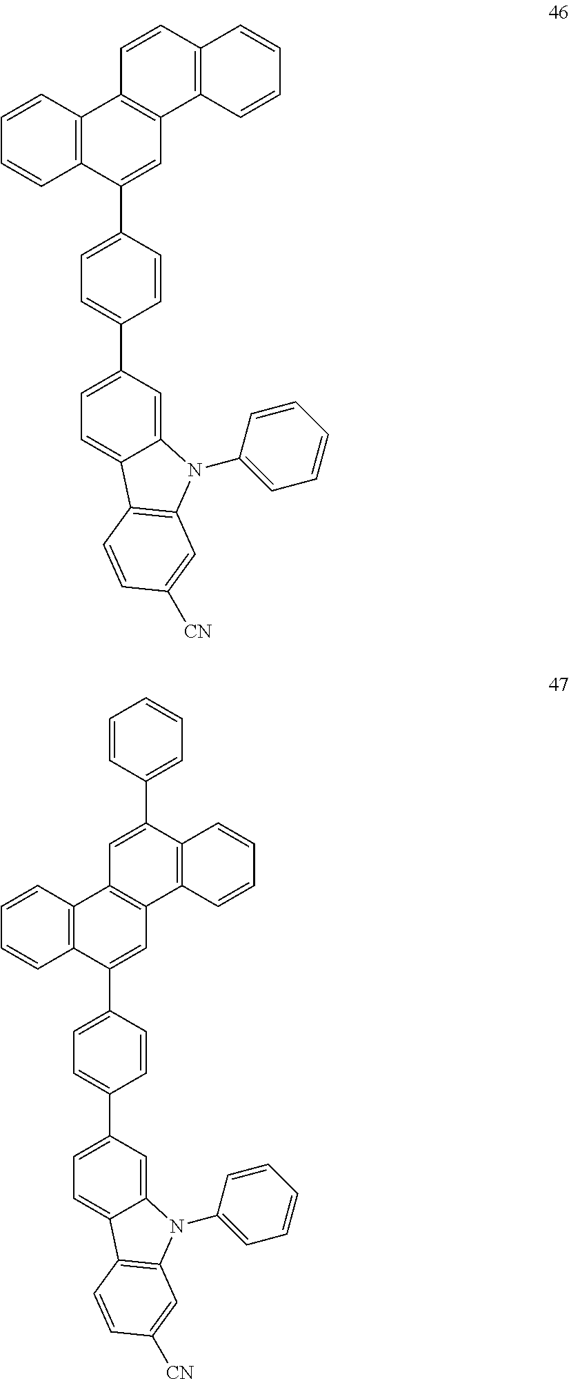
C12=C(C=CC=C1)C1=C(C=C2C2=CC=C(C3=CC=C4C(=C3)N(C3=CC=CC=C3)C3=C4C=CC([CN])=C3)C=C2)C2=C(C=C1)C=CC=C2.C12=C(C=CC=C1)C1=C(C=C2C2=CC=C(C3=CC=C4C(=C3)N(C3=CC=CC=C3)C3=C4C=CC([CN])=C3)C=C2)C2=C(C(C3=CC=CC=C3)=C1)C=CC=C2
